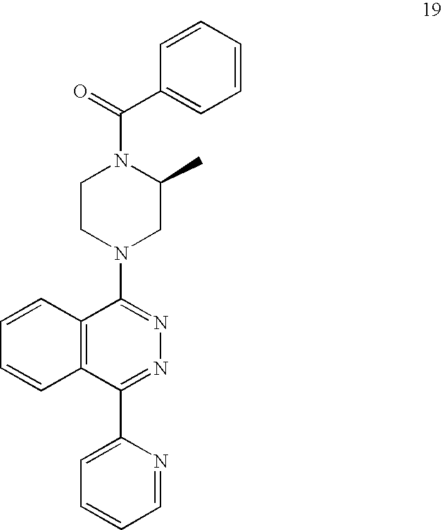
C12=C(C(C3=CC=CC=N3)=NN=C1N1CC(C)N(C(=O)C3=CC=CC=C3)CC1)C=CC=C2
